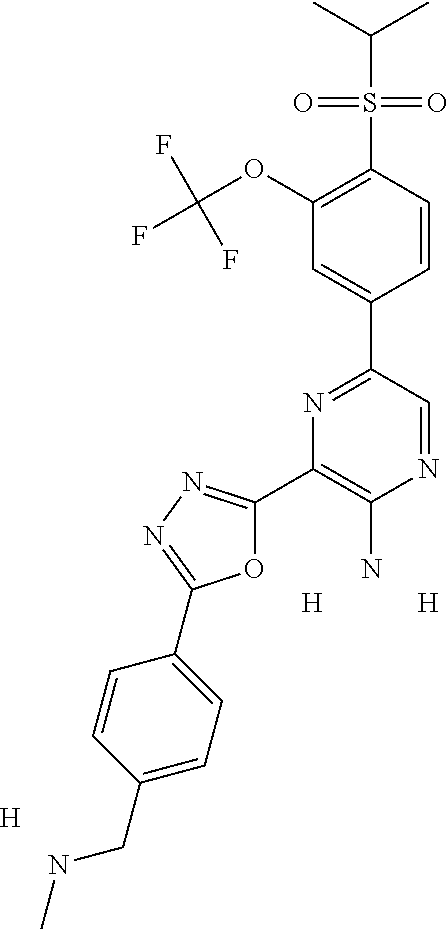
[H].C1(CNC)=CC=C(C2=NN=C(C3=C(N)N=CC(C4=CC(OC(F)(F)F)=C(S(=O)(=O)C(C)C)C=C4)=N3)O2)C=C1.[H].[H]
